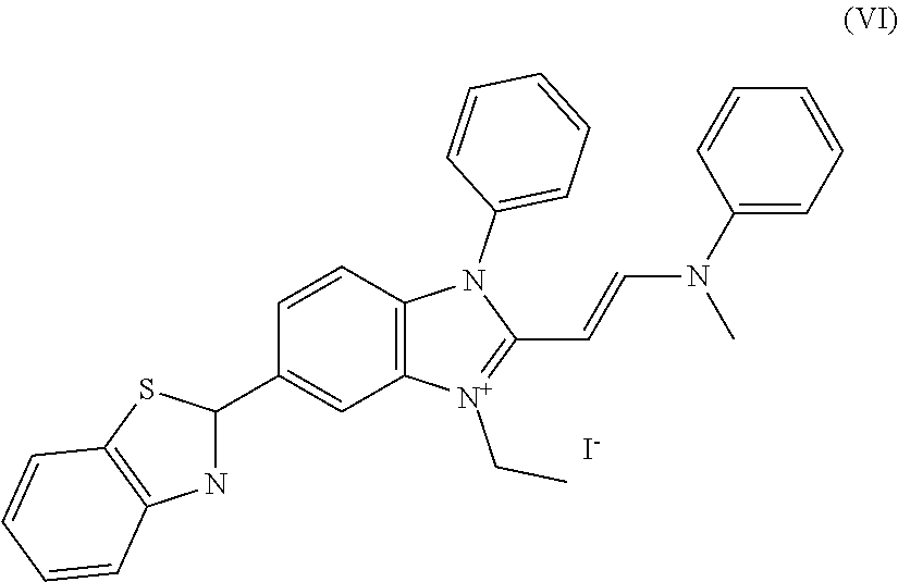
C1=CC2=C(C=C1C1NC3=C(S1)C=CC=C3)[N+](CC)=C(C=CN(C1=CC=CC=C1)C)N2C1=CC=CC=C1.[I-]
